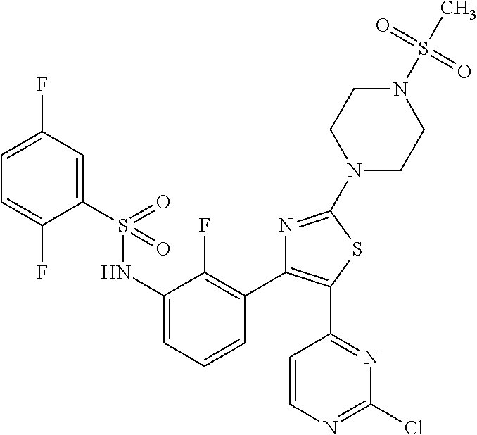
C1(S(NC2=CC=CC(C3=C(C4=NC(Cl)=NC=C4)SC(N4CCN(S(=O)(=O)C)CC4)=N3)=C2F)(=O)=O)=CC(F)=CC=C1F
